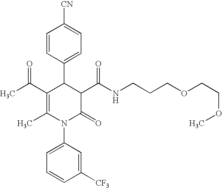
C1=CC(C2C(C(C)=O)=C(C)N(C3=CC=CC([CF3])=C3)C(=O)C2C(NCCCOCCOC)=O)=CC=C1[CN]
